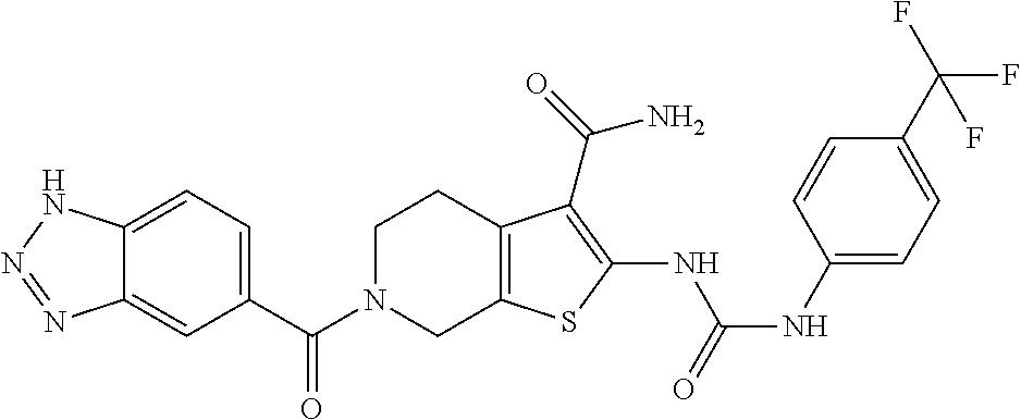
C1(C(N2CC3=C(CC2)C(C(=O)N)=C(NC(NC2=CC=C(C(F)(F)F)C=C2)=O)S3)=O)=CC=C2C(=C1)N=NN2
